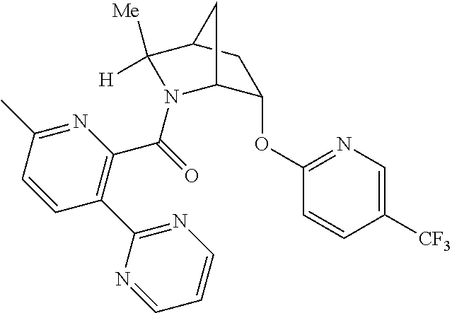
C1(OC2=NC=C([CF3])C=C2)C2N(C(=O)C3=C(C4=NC=CC=N4)C=CC(C)=N3)C([Me])([H])C(C1)C2
